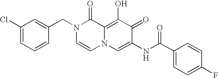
C1(Cl)=CC=CC(CN2C=CN3C(=C(O)C(=O)C(NC(C4=CC=C(F)C=C4)=O)=C3)C2=O)=C1
